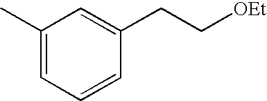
C1(C)=CC=CC(CC[OEt])=C1
